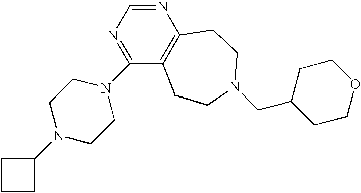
C1CC(N2CCN(C3=NC=NC4=C3CCN(CC3CCOCC3)CC4)CC2)C1
